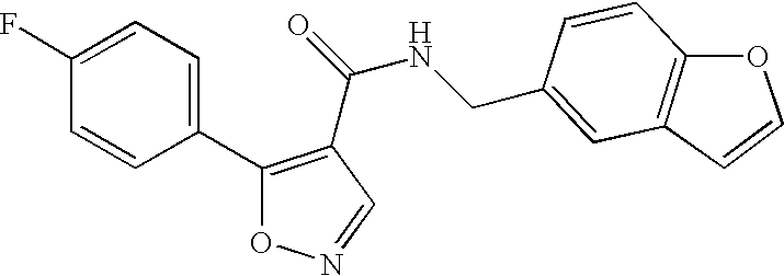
C1(C2=C(C(NCC3=CC4=C(C=C3)OC=C4)=O)C=NO2)=CC=C(F)C=C1
